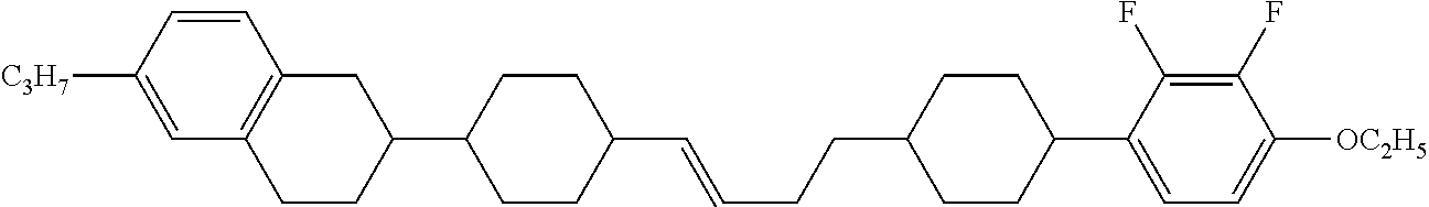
C1C2=C(CCC1C1CCC(C=CCCC3CCC(C4=CC=C([OC2H5])C(F)=C4F)CC3)CC1)C=C([C3H7])C=C2
